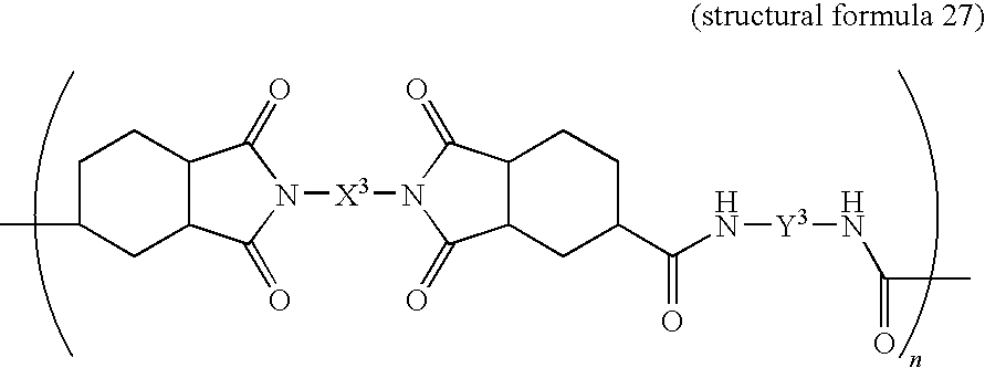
C1C(C)CC2C(C1)C(=O)N([X3]N1C(=O)C3CC(C(N[Y3]NC(C)=O)=O)CCC3C1=O)C2=O
